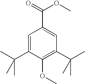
C1=C(C(C)(C)C)C(OC)=C(C(C)(C)C)C=C1C(=O)OC
